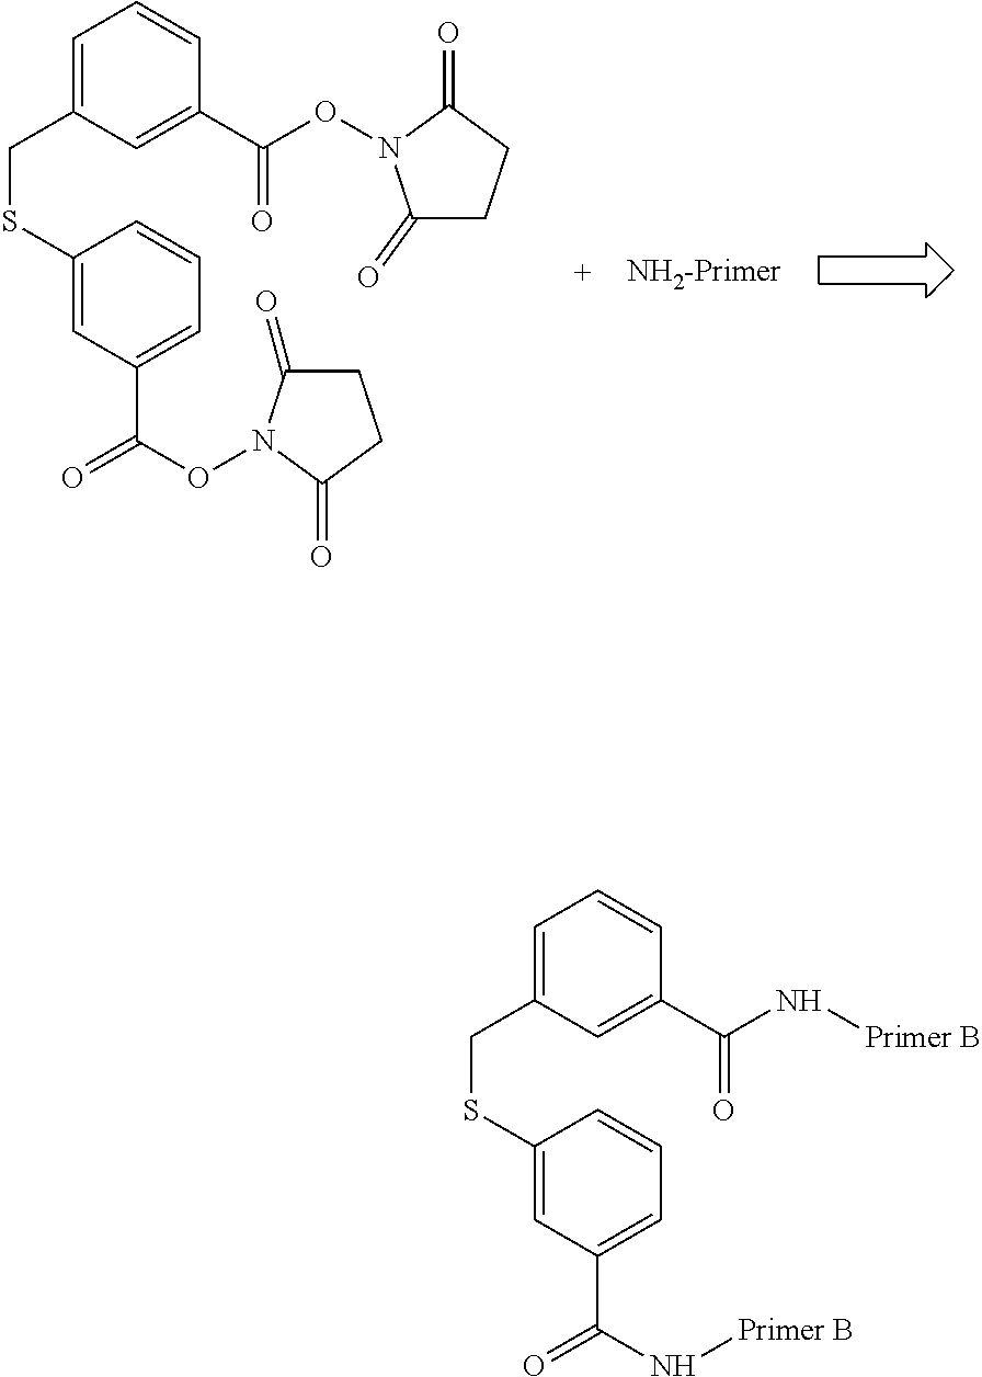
C1(SCC2=CC=CC(C(=O)ON3C(=O)CCC3=O)=C2)=CC(C(ON2C(=O)CCC2=O)=O)=CC=C1.C1(SCC2=CC=CC(C(=O)N[Primer B])=C2)=CC(C(N[Primer B])=O)=CC=C1
